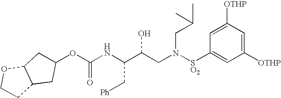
O(C(NC(C(CN([SO2]C1=CC([OTHP])=CC([OTHP])=C1)CC(C)C)O)C[Ph])=O)C1CC2C(OCC2)C1
